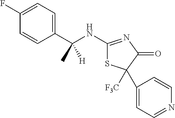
CC(C1=CC=C(F)C=C1)(NC1=NC(=O)C(C2=CC=NC=C2)([F3C])S1)[H]
